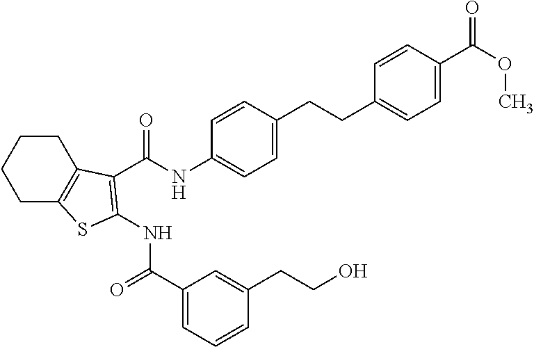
C(NC1=CC=C(CCC2=CC=C(C(=O)OC)C=C2)C=C1)(=O)C1=C(NC(=O)C2=CC=CC(CCO)=C2)SC2=C1CCCC2
